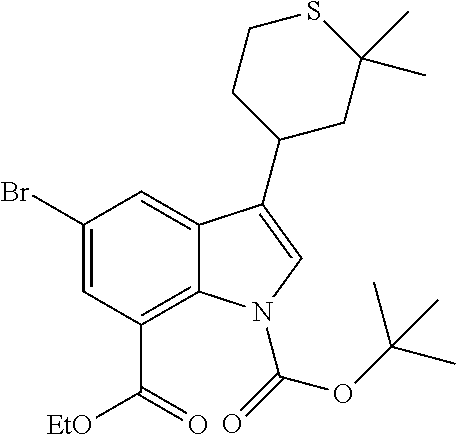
C1(Br)=CC(C(=O)[EtO])=C2C(=C1)C(C1CC(C)(C)SCC1)=CN2C(=O)OC(C)(C)C
